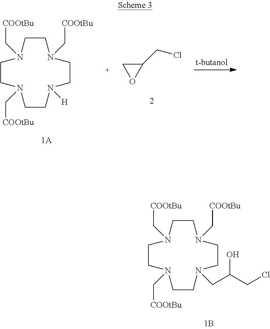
C1CN(C[COOtBu])CCN(CC(CCl)O)CCN(C[COOtBu])CCN1C[COOtBu].C1(CCl)CO1.C1CN(C[COOtBu])CCN([H])CCN(C[COOtBu])CCN1C[COOtBu]
